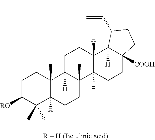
C1C([RO])C(C)(C)C2([H])C(C)(C1)C1([H])C(C)(CC2)C2(C)C([H])(CC1)C1([H])C([COOH])(CC2)CCC1C(C)=C
